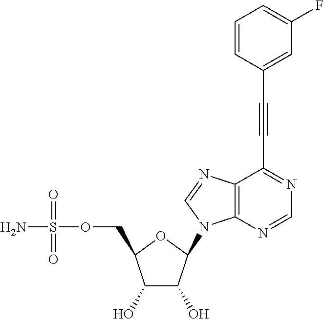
C1(O)C(O)C(N2C3=C(C(C#CC4=CC(F)=CC=C4)=NC=N3)N=C2)OC1COS(N)(=O)=O
